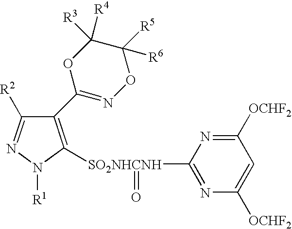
C1(C2=NOC([R5])([R6])C([R3])([R4])O2)=C([SO2NHCNH](C2=NC([OCHF2])=CC([OCHF2])=N2)=O)N([R1])N=C1[R2]
